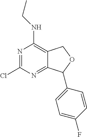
C1(Cl)=NC(NCC)=C2C(=N1)C(C1=CC=C(F)C=C1)OC2
